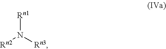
[Rn1]N([Rn3])[Rn2]
